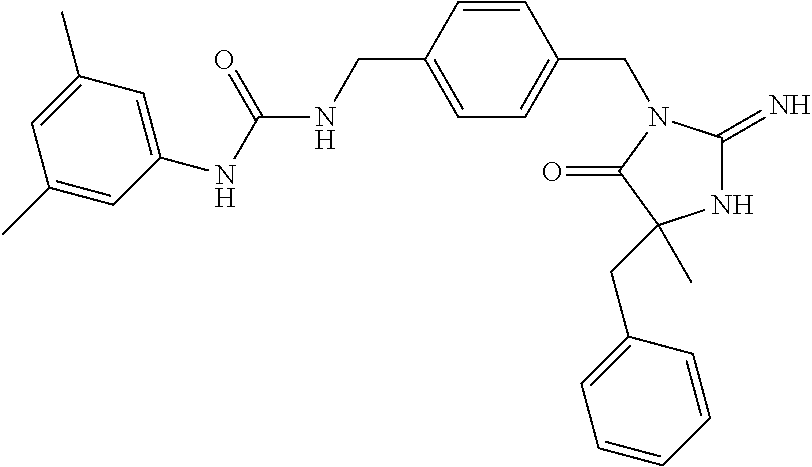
N1C(=N)N(CC2=CC=C(CNC(NC3=CC(C)=CC(C)=C3)=O)C=C2)C(=O)C1(C)CC1=CC=CC=C1
